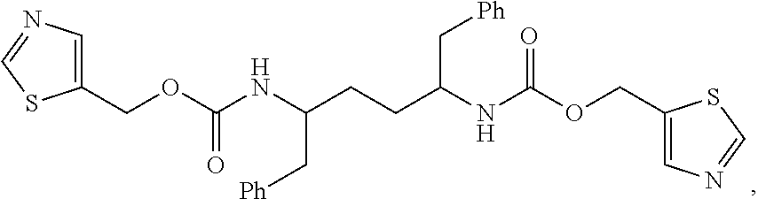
C(OC(NC(CCC(NC(OCC1=CN=CS1)=O)C[Ph])C[Ph])=O)C1=CN=CS1
